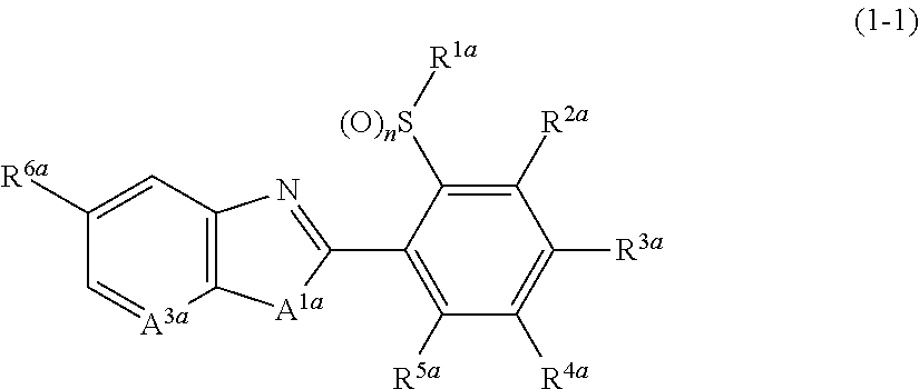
C1([R2a])=C([(O)nS][R1a])C(C2=NC3=C([A1a]2)[A3a]=CC([R6a])=C3)=C([R5a])C([R4a])=C1[R3a]
